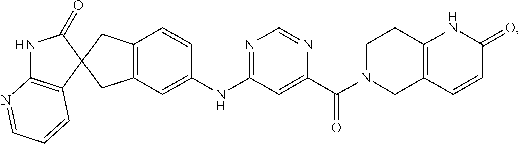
C1(=O)NC2=C(C=CC=N2)C12CC1=C(C2)C=CC(NC2=NC=NC(C(=O)N3CC4=C(CC3)NC(=O)C=C4)=C2)=C1
